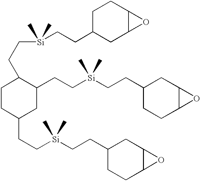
C1CC(CC[Si](CCC2CCC3C(C2)O3)(C)C)CC(CC[Si](CCC2CCC3C(C2)O3)(C)C)C1CC[Si](CCC1CCC2C(C1)O2)(C)C
